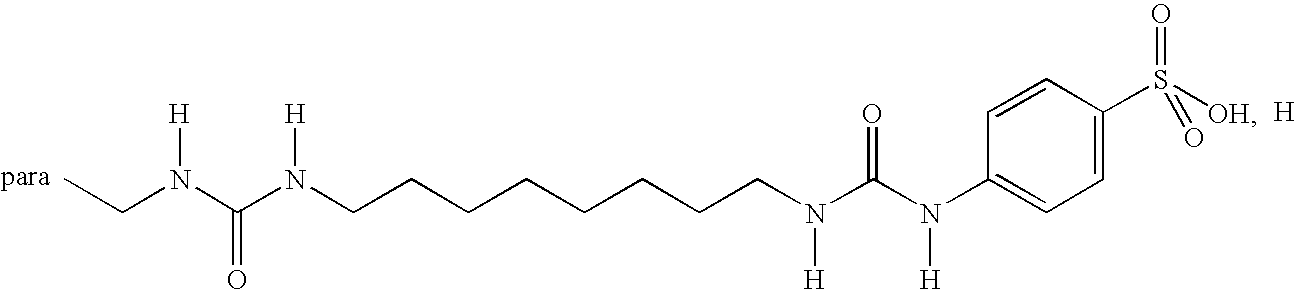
CCN(C(N(CCCCCCCCN(C(N(C1=CC=C(S(=O)(=O)[OH])C=C1)[H])=O)[H])[H])=O)[H].[H]
